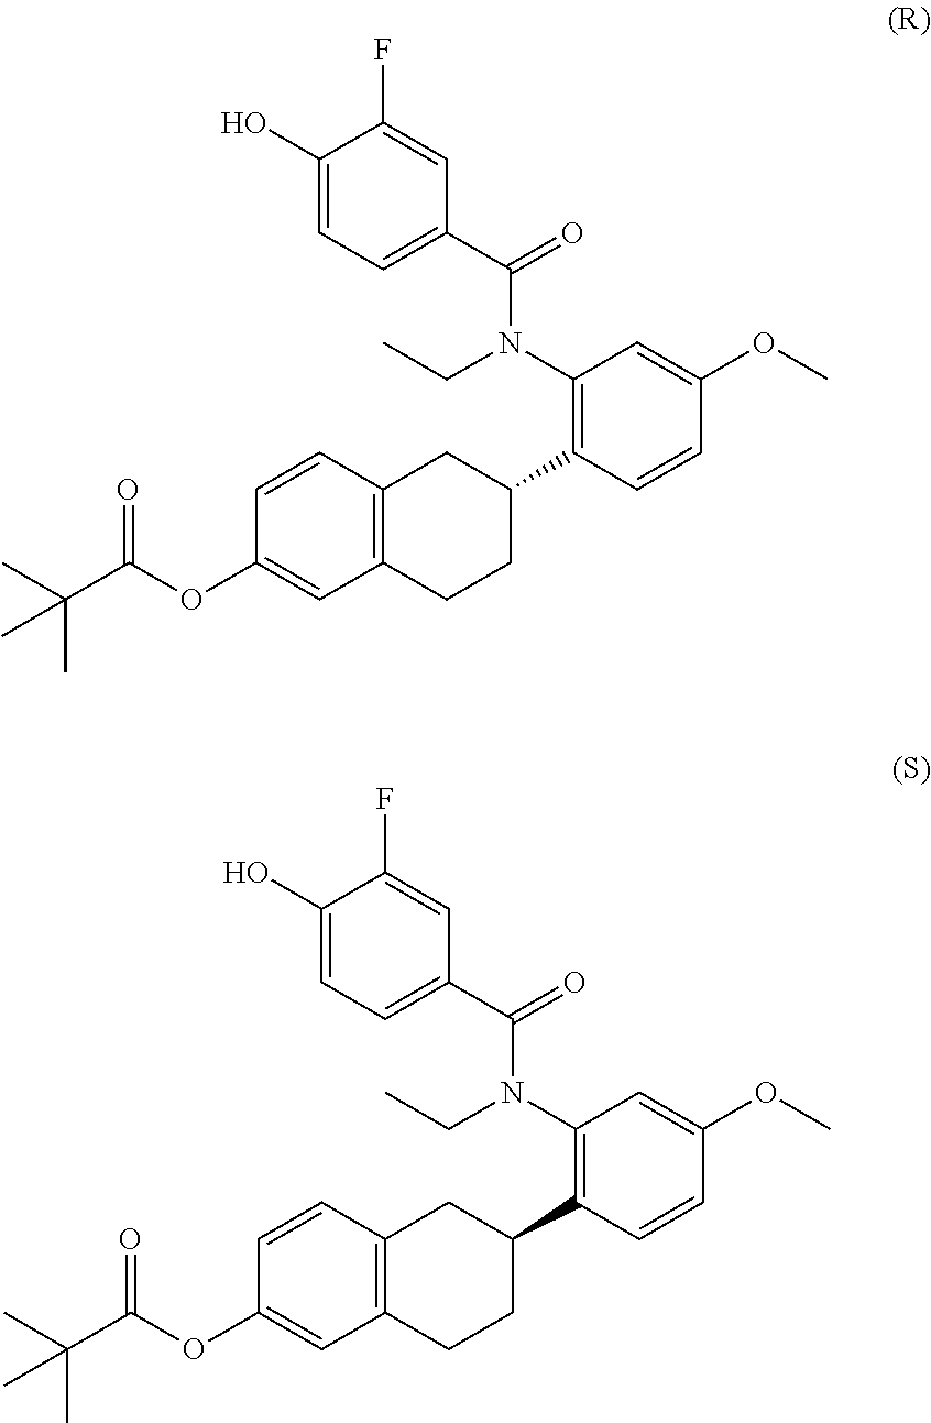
C1=CC2=C(C=C1OC(C(C)(C)C)=O)CCC(C1=C(N(CC)C(=O)C3=CC=C(O)C(F)=C3)C=C(OC)C=C1)C2.C1=CC2=C(C=C1OC(C(C)(C)C)=O)CCC(C1=C(N(CC)C(=O)C3=CC=C(O)C(F)=C3)C=C(OC)C=C1)C2
